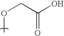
O(CC(O)=O)C
